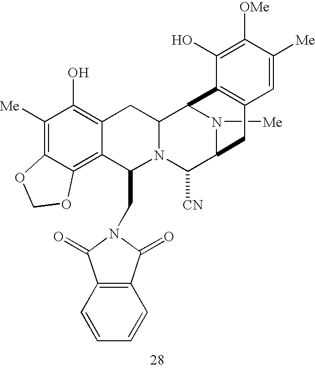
N1([Me])C2C([CN])N3C(CN4C(=O)C5=C(C4=O)C=CC=C5)C4=C5C(=C([Me])C(O)=C4CC3C1C1=C(C2)C=C([Me])C([OMe])=C1O)OCO5
